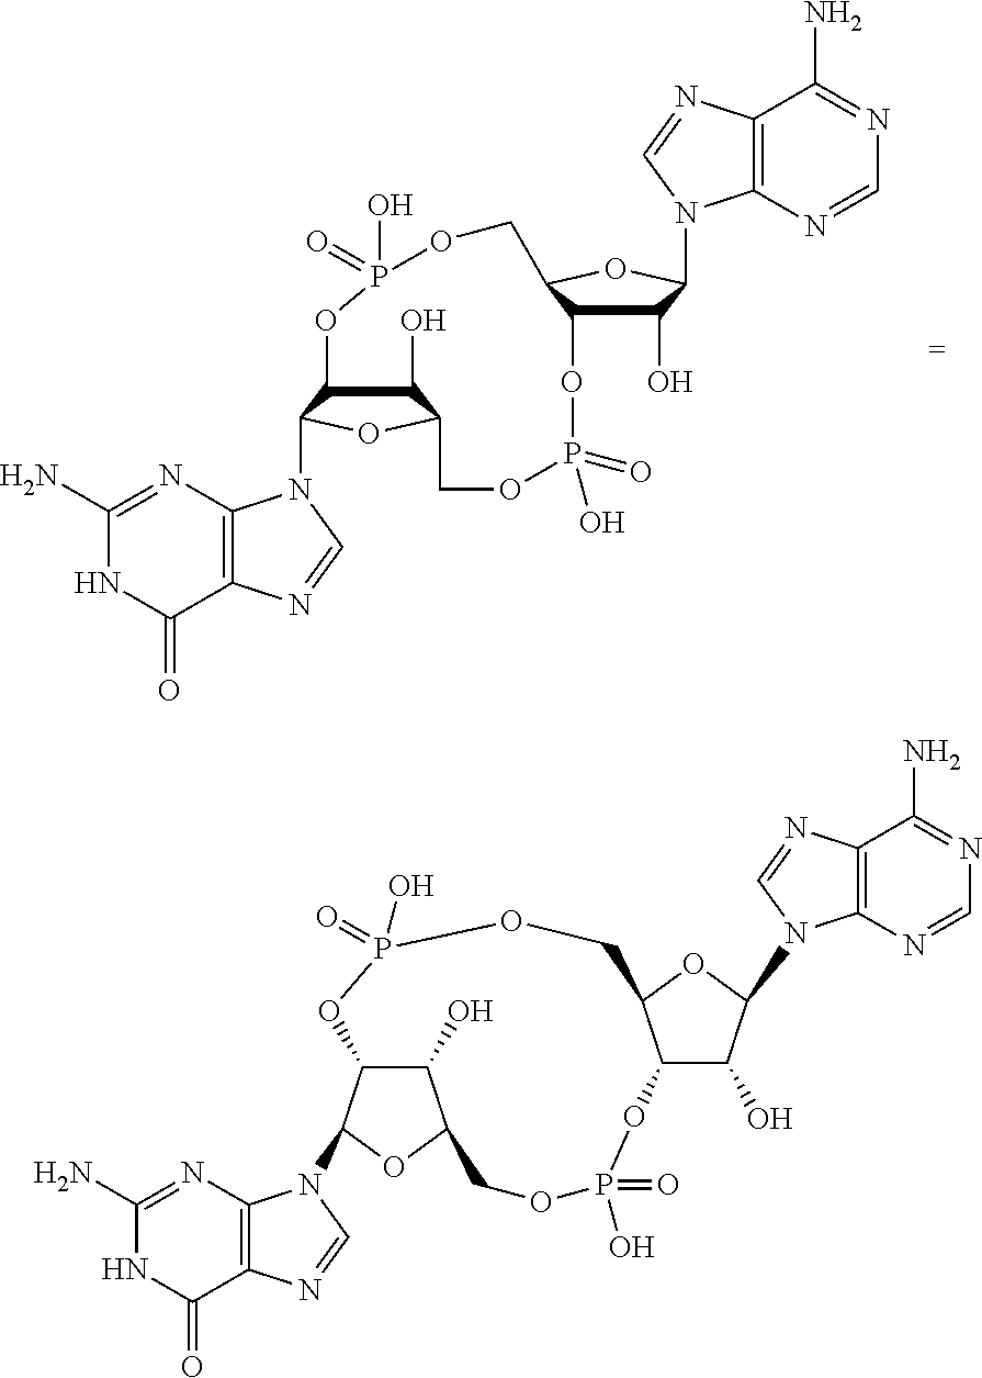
C1(N)=NC2=C(C(=O)N1)N=CN2C1C2C(O)C(O1)COP(=O)(O)OC1C(O)C(N3C4=C(C(N)=NC=N4)N=C3)OC1COP(O)(=O)O2.C1(N)=NC2=C(C(=O)N1)N=CN2C1C2C(O)C(O1)COP(=O)(O)OC1C(O)C(N3C4=C(C(N)=NC=N4)N=C3)OC1COP(O)(=O)O2
